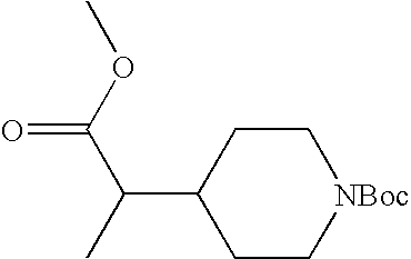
C1C[NBoc]CCC1C(C)C(OC)=O
